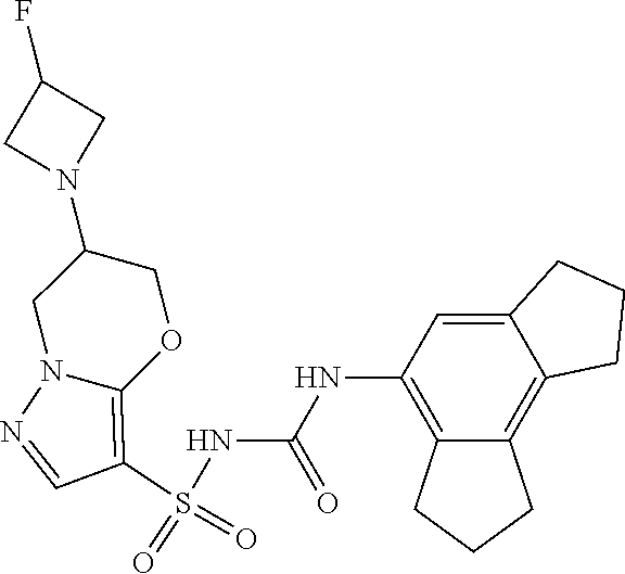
S(NC(NC1=C2C(=C3C(=C1)CCC3)CCC2)=O)(C1=C2N(N=C1)CC(N1CC(F)C1)CO2)(=O)=O
